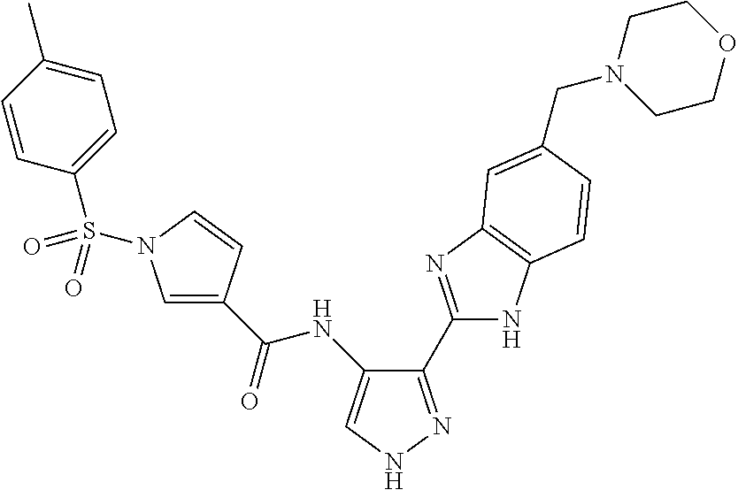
C(=O)(NC1=CNN=C1C1=NC2=C(N1)C=CC(CN1CCOCC1)=C2)C1=CN(S(C2=CC=C(C)C=C2)(=O)=O)C=C1
